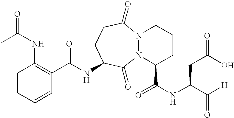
C1=CC=CC(NC(=O)C)=C1C(NC1CCC(=O)N2N(C1=O)C(C(NC(C([H])=O)CC(O)=O)=O)CCC2)=O
